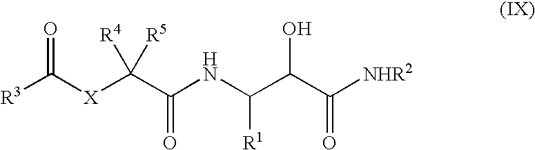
[R3]C([X]C(C(NC(C(C([NHR2])=O)O)[R1])=O)([R5])[R4])=O
